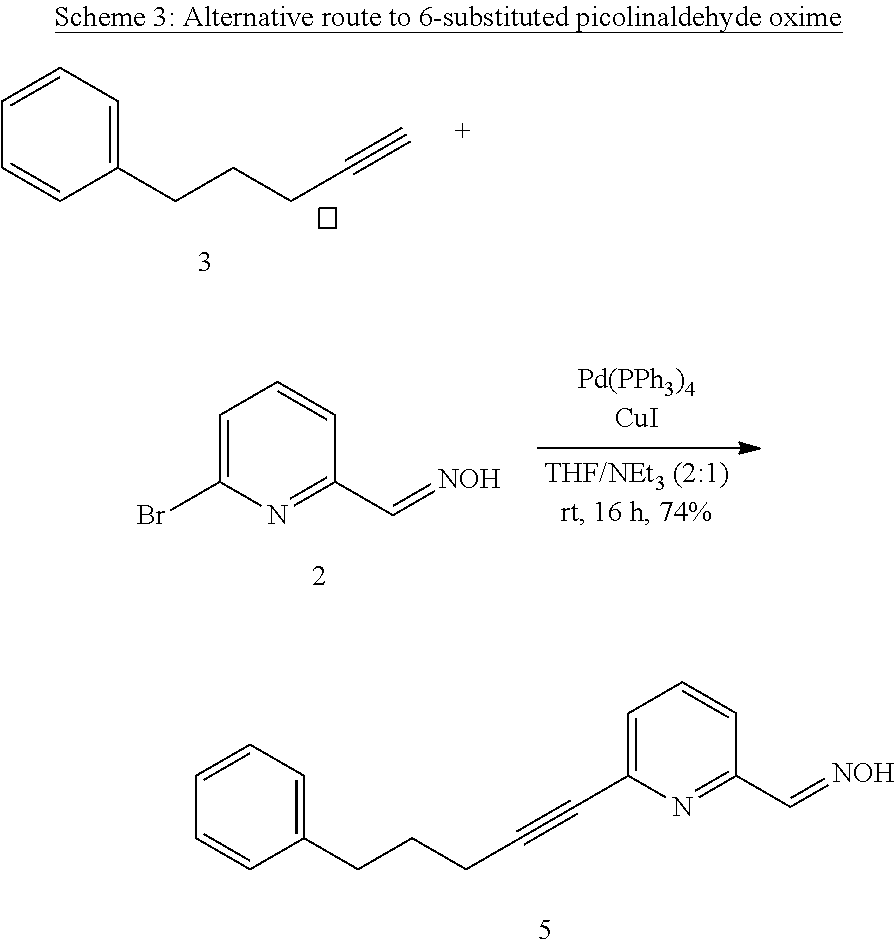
C1=C(Br)N=C(C=[NOH])C=C1.C1=C(C#CCCCC2=CC=CC=C2)N=C(C=[NOH])C=C1.C1=CC=C(CCCC#C)C=C1
